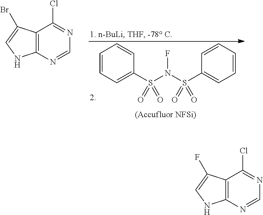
C1=CC=C(S(N(S(C2=CC=CC=C2)(=O)=O)F)(=O)=O)C=C1.C12=C(N=CN=C1Cl)NC=C2Br.C12=C(N=CN=C1Cl)NC=C2F
